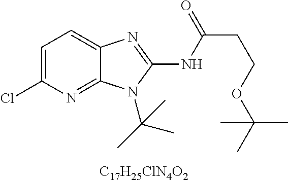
[C17H25ClN4O2].C1=C(Cl)N=C2C(=C1)N=C(NC(CCOC(C)(C)C)=O)N2C(C)(C)C
